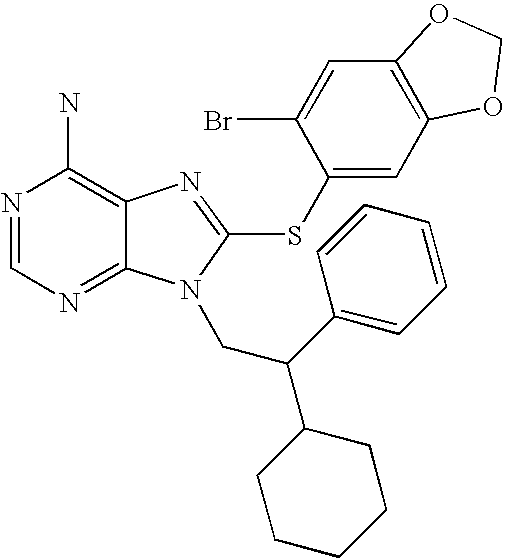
N1=CN=C2C(=C1N)N=C(SC1=CC3=C(C=C1Br)OCO3)N2CC(C1CCCCC1)C1=CC=CC=C1
